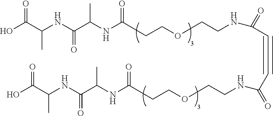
OC(C(NC(C(NC(=O)CCOCCNC(=O)C#CC(NCCOCCC(NC(C(NC(C(O)=O)C)=O)C)=O)=O)C)=O)C)=O
